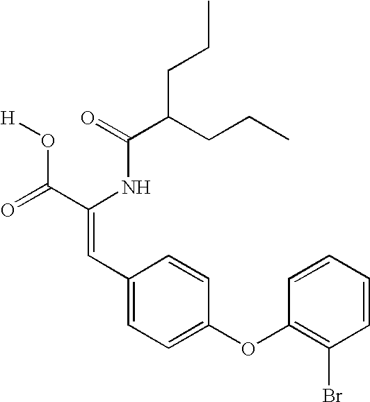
C(=O)(NC(C(=O)O[H])=CC1=CC=C(OC2=C(Br)C=CC=C2)C=C1)C(CCC)CCC
